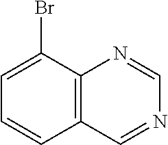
C12=C(C(Br)=CC=C1)N=CN=C2
